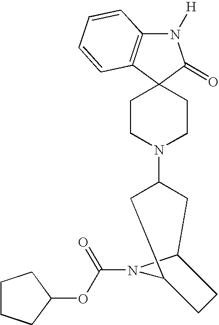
N1([H])C2=C(C3(C1=O)CCN(C1CC4N(C(OC5CCCC5)=O)C(C1)CC4)CC3)C=CC=C2
